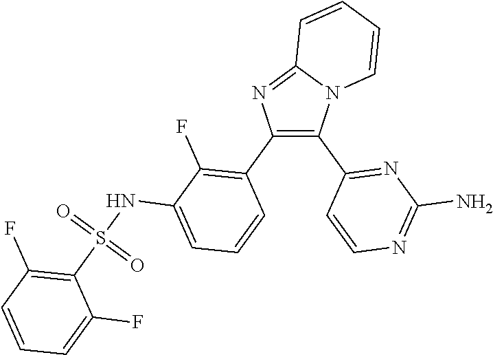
C12=NC(C3=C(F)C(NS(C4=C(F)C=CC=C4F)(=O)=O)=CC=C3)=C(C3=NC(N)=NC=C3)N1C=CC=C2
